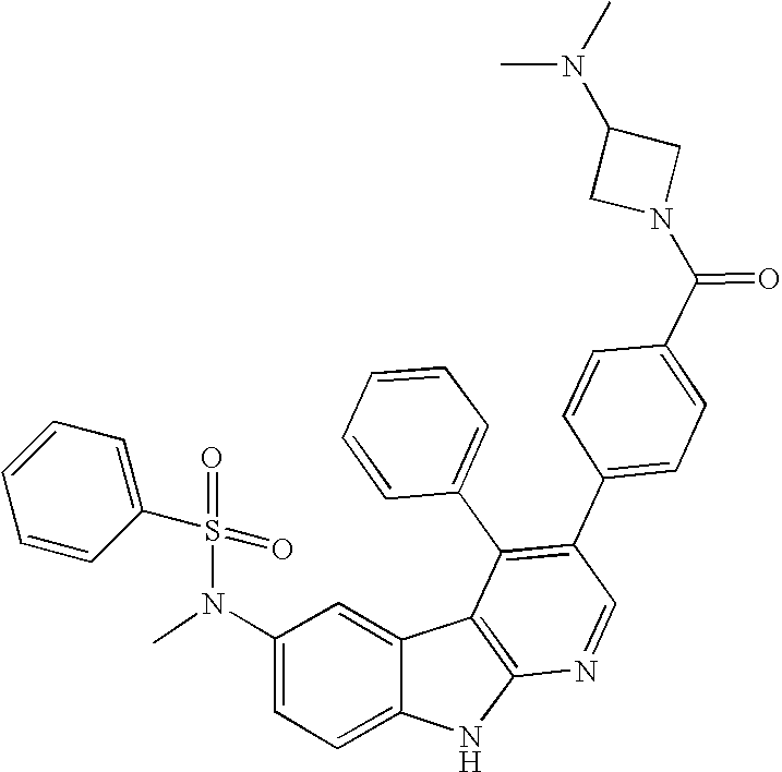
N(C1=CC=C2C(=C1)C1=C(N2)N=CC(C2=CC=C(C(N3CC(N(C)C)C3)=O)C=C2)=C1C1=CC=CC=C1)(C)S(=O)(=O)C1=CC=CC=C1
